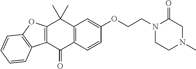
C12=C(C(C)(C)C3=C(C1=O)C=CC(OCCN1CCN(C)CC1=O)=C3)OC1=C2C=CC=C1
